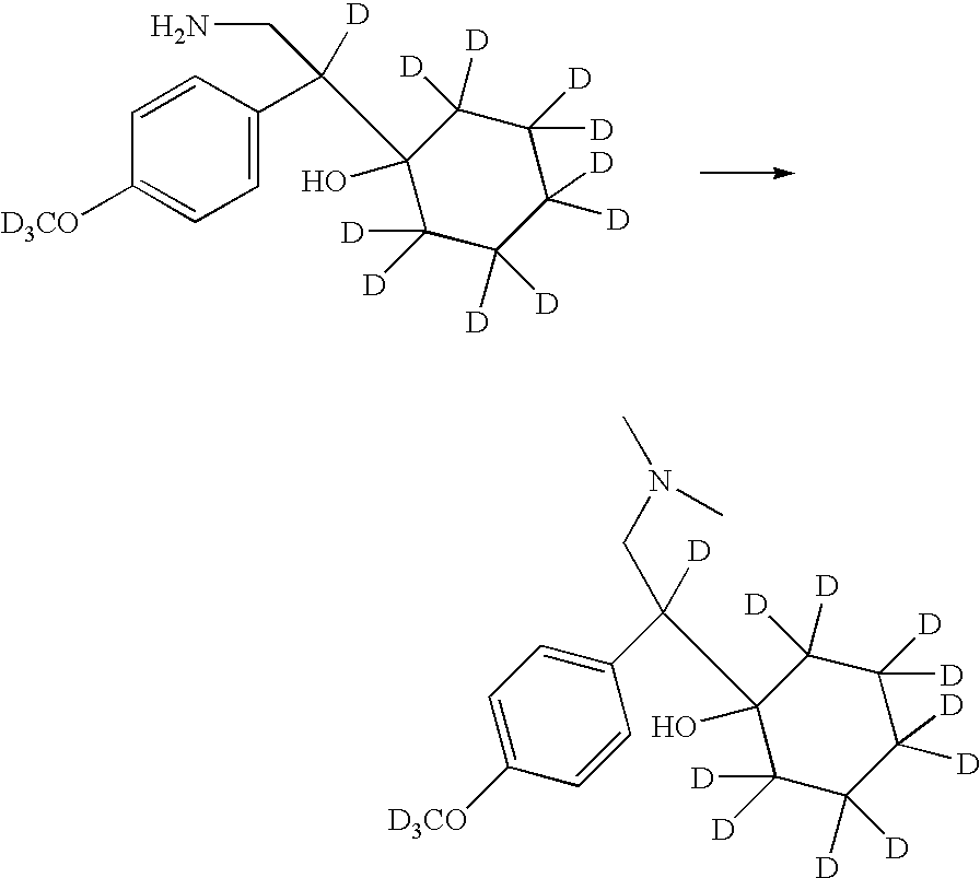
C1=C(C(C2(O)C([D])([D])C([D])([D])C([D])([D])C([D])([D])C2([D])[D])(CN)[D])C=CC([D3CO])=C1.C1=CC([D3CO])=CC=C1C(C1(O)C([D])([D])C([D])([D])C([D])([D])C([D])([D])C1([D])[D])(CN(C)C)[D]
